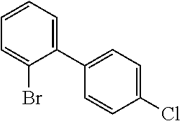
C1=CC=C(C2=CC=C(Cl)C=C2)C(Br)=C1
